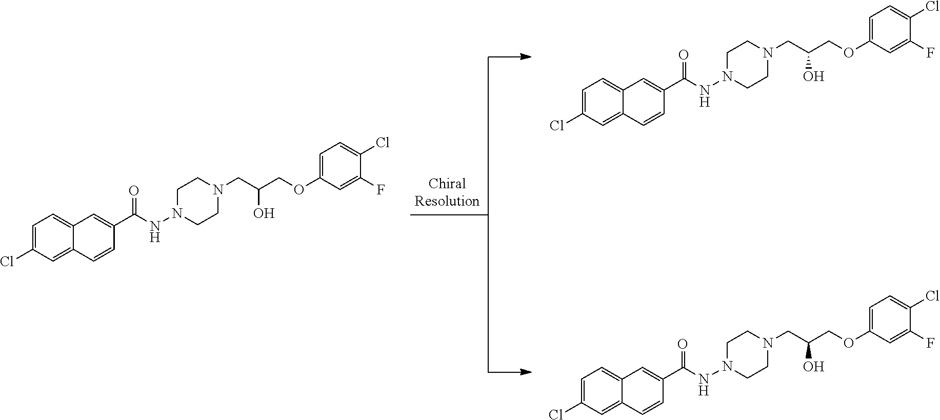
C1=C(Cl)C=C2C(=C1)C=C(C(NN1CCN(CC(COC3=CC=C(Cl)C(F)=C3)O)CC1)=O)C=C2.C1=C(Cl)C=C2C(=C1)C=C(C(NN1CCN(CC(COC3=CC=C(Cl)C(F)=C3)O)CC1)=O)C=C2.C1=C(Cl)C=C2C(=C1)C=C(C(NN1CCN(CC(COC3=CC=C(Cl)C(F)=C3)O)CC1)=O)C=C2
